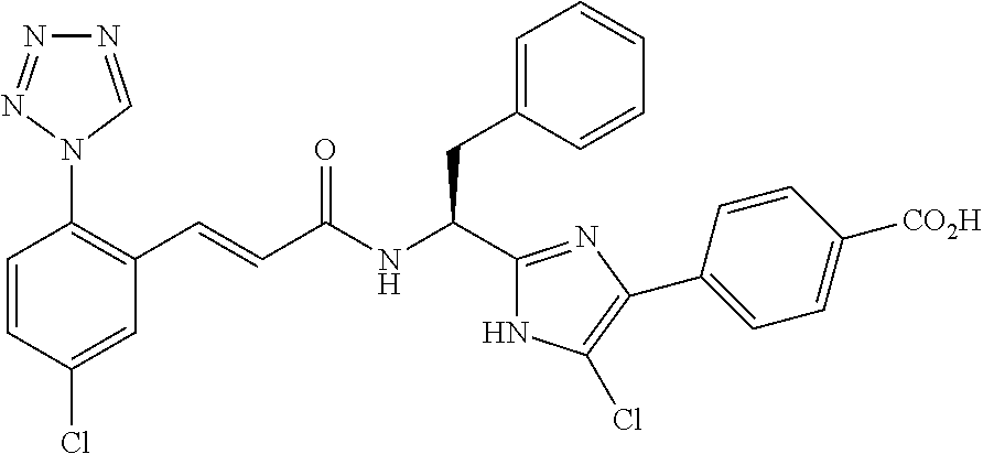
C1(Cl)=CC(C=CC(NC(C2=NC(C3=CC=C([CO2H])C=C3)=C(Cl)N2)CC2=CC=CC=C2)=O)=C(N2C=NN=N2)C=C1
